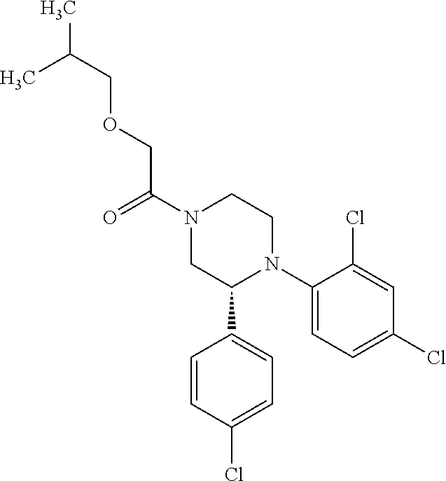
C1(N2CCN(C(COCC(C)C)=O)CC2C2=CC=C(Cl)C=C2)=CC=C(Cl)C=C1Cl
